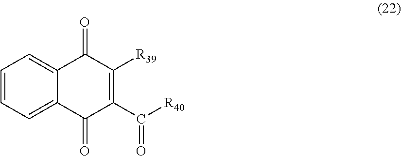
C1=CC=C2C(=C1)C(=O)C([R39])=C(C([R40])=O)C2=O
